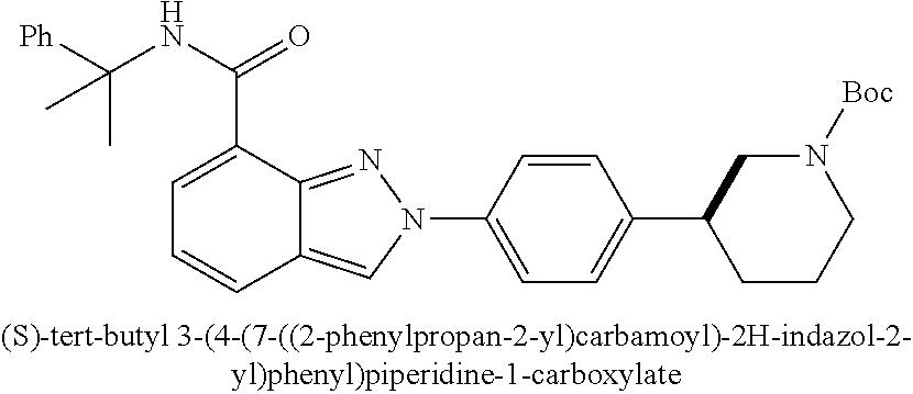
C1=C(C(=O)NC(C)([Ph])C)C2=NN(C3=CC=C(C4CCCN([Boc])C4)C=C3)C=C2C=C1
